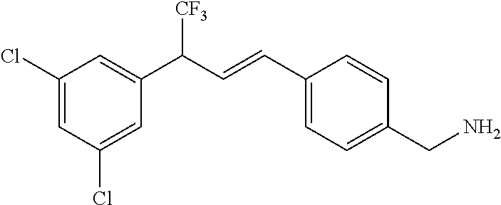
C1(Cl)=CC(Cl)=CC(C(C=CC2=CC=C(CN)C=C2)[CF3])=C1
